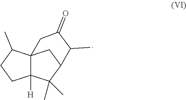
C123C([H])(C(C)(C)C(C1)C(C)C(=O)C2)CCC3C
